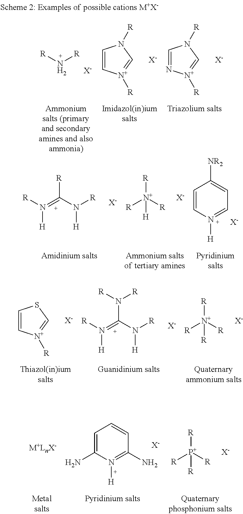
[R]N[R].[X-].C1=C[N+]([R])=CN1[R].[X-].C1=N[N+]([R])=CN1[R].[X-].[R]N(=C(N([R])[H])[R])[H].[X-].[R][N+]([R])([R])[H].[X-].C1=CN([H])=CC=C1[NR2].[X-].C1=C[N+]([R])=CS1.[X-].[R]N(=C(N([R])[H])N([R])[R])[H].[X-].[R][N+]([R])([R])[R].[X-].C1=C(N)N([H])=C(N)C=C1.[X-].[R][P+]([R])([R])[R].[X-]
